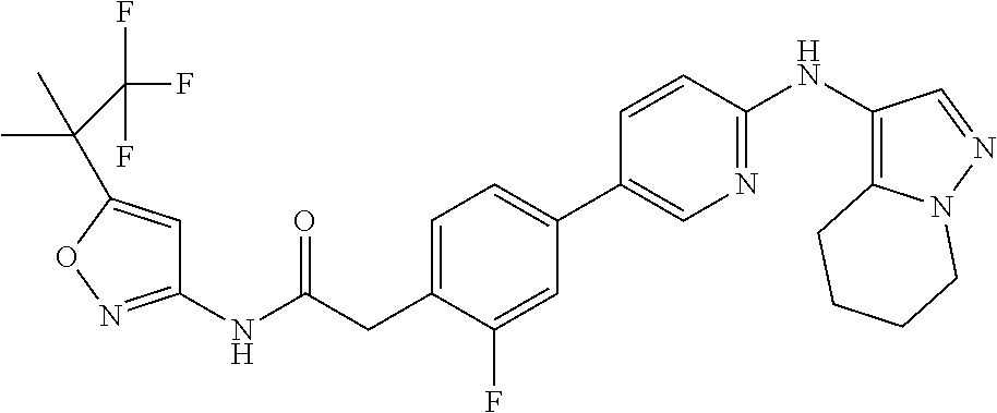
C1(NC(=O)CC2=CC=C(C3=CN=C(NC4=C5N(N=C4)CCCC5)C=C3)C=C2F)=NOC(C(C(F)(F)F)(C)C)=C1
